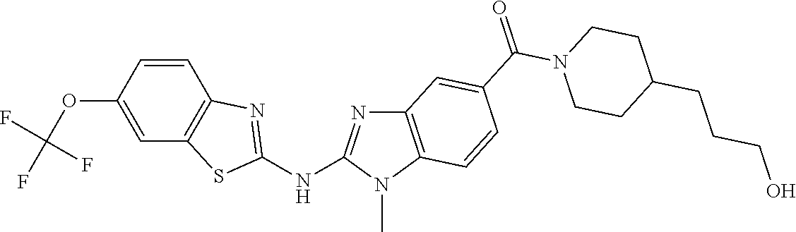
C1(OC(F)(F)F)=CC2=C(C=C1)N=C(NC1=NC3=C(N1C)C=CC(C(N1CCC(CCCO)CC1)=O)=C3)S2
